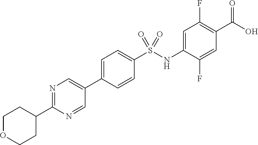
C1(C2=CN=C(C3CCOCC3)N=C2)=CC=C(S(NC2=CC(F)=C(C(O)=O)C=C2F)(=O)=O)C=C1
